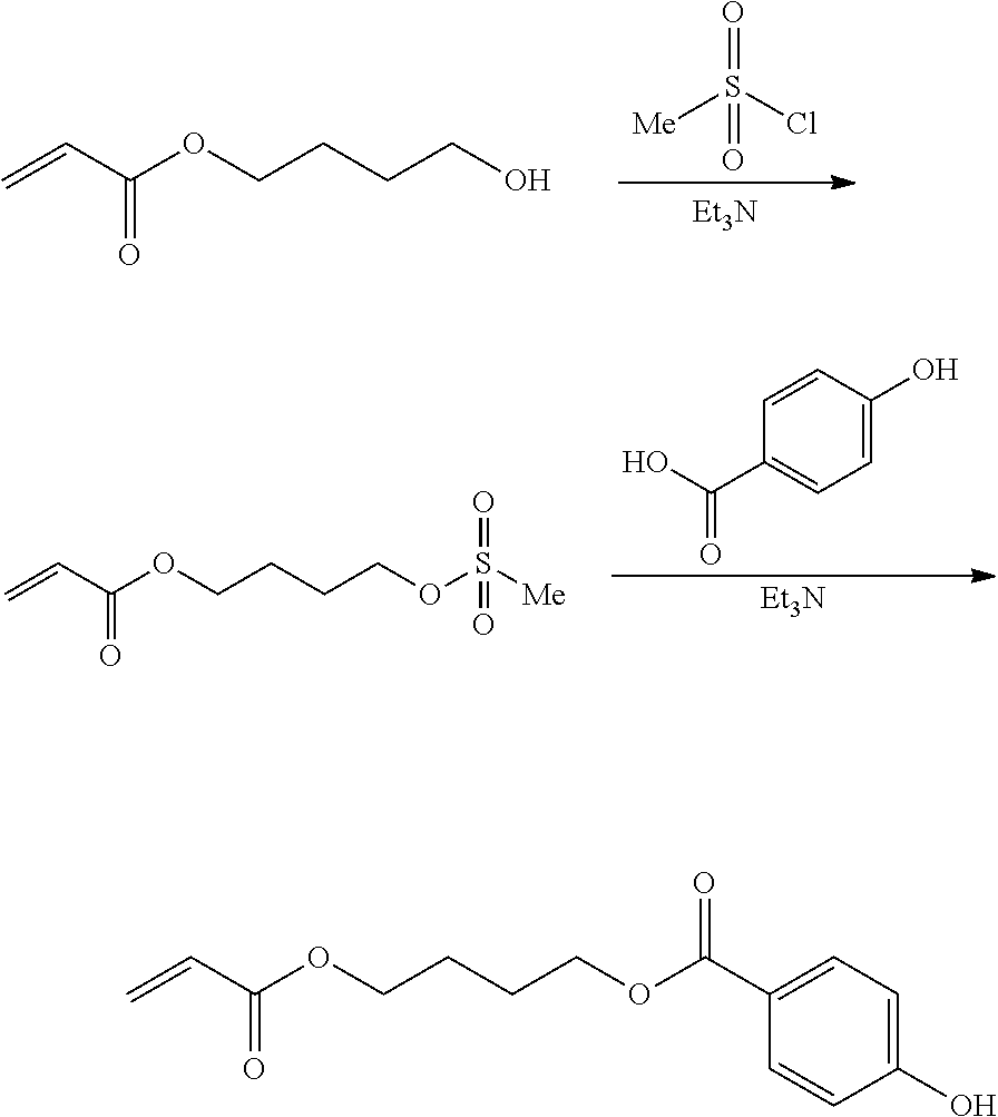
C=CC(OCCCCO)=O.O=S(Cl)([Me])=O.[Et3N].C=CC(OCCCCOS(=O)([Me])=O)=O.C1=CC(C(O)=O)=CC=C1O.[Et3N].C=CC(OCCCCOC(=O)C1=CC=C(O)C=C1)=O
